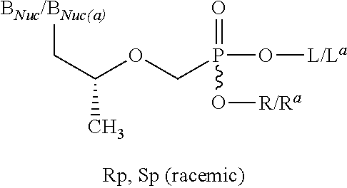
[BNuc/BNuc(a)]CC(OCP(O[L/La])(=O)O[R/Ra])C
